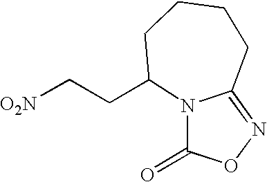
N12C(=O)ON=C1CCCCC2CC[O2N]
